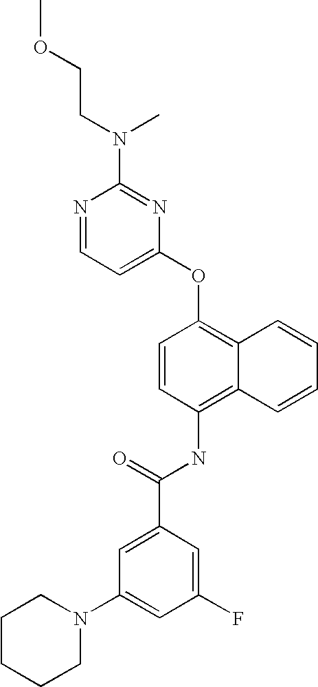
N1=CC=C(OC2=C3C(=C(NC(C4=CC(N5CCCCC5)=CC(F)=C4)=O)C=C2)C=CC=C3)N=C1N(CCOC)C
